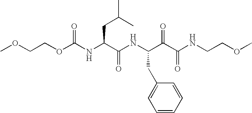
COCCOC(NC(C(NC(C(C(NCCOC)=O)=O)CC1=CC=CC=C1)=O)CC(C)C)=O
